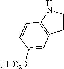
C1=CNC2=C1C=C([(HO)2B])C=C2
